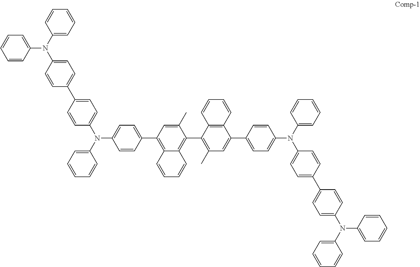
C1=CC(N(C2=CC=CC=C2)C2=CC=C(C3=CC=C(N(C4=CC=CC=C4)C4=CC=C(C5=C6C(=C(C7=C(C)C=C(C8=CC=C(N(C9=CC=CC=C9)C9=CC=C(C%10=CC=C(N(C%11=CC=CC=C%11)C%11=CC=CC=C%11)C=C%10)C=C9)C=C8)C8=C7C=CC=C8)C(C)=C5)C=CC=C6)C=C4)C=C3)C=C2)=CC=C1
